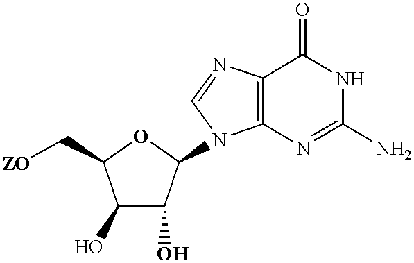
C12=C(N=C(N)NC1=O)N(C1C(O)C(O)C(C[ZO])O1)C=N2
